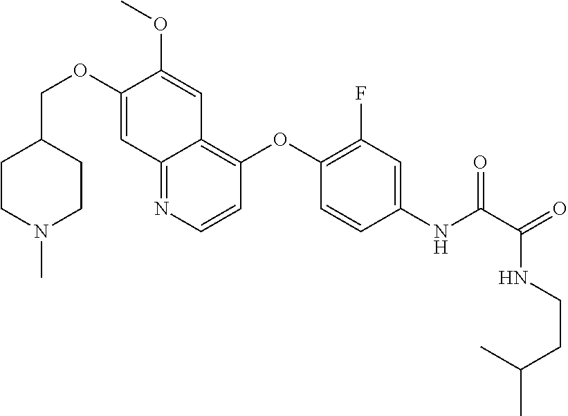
C1CN(C)CCC1COC1=CC2=NC=CC(OC3=C(F)C=C(NC(=O)C(NCCC(C)C)=O)C=C3)=C2C=C1OC
